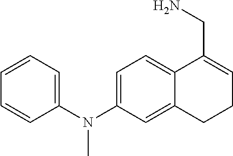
C1(N(C2=CC=C3C(=C2)CCC=C3CN)C)=CC=CC=C1
